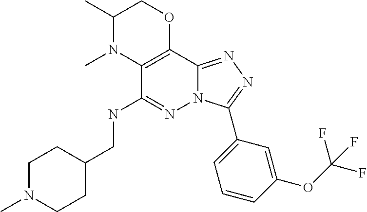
C1(C)N(C)C2=C(OC1)C1=NN=C(C3=CC=CC(OC(F)(F)F)=C3)N1N=C2NCC1CCN(C)CC1
